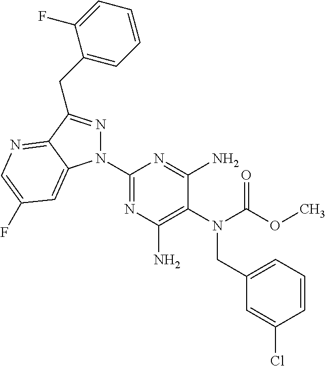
C1(N2N=C(CC3=CC=CC=C3F)C3=NC=C(F)C=C23)=NC(N)=C(N(C(OC)=O)CC2=CC=CC(Cl)=C2)C(N)=N1
